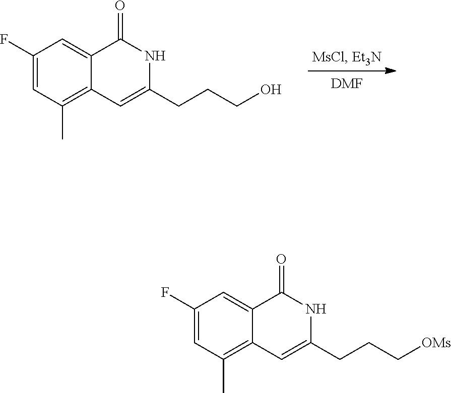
C1=C(F)C=C2C(=C1C)C=C(CCCO)NC2=O.[DMF].C1=C(F)C=C2C(=C1C)C=C(CCC[OMs])NC2=O
